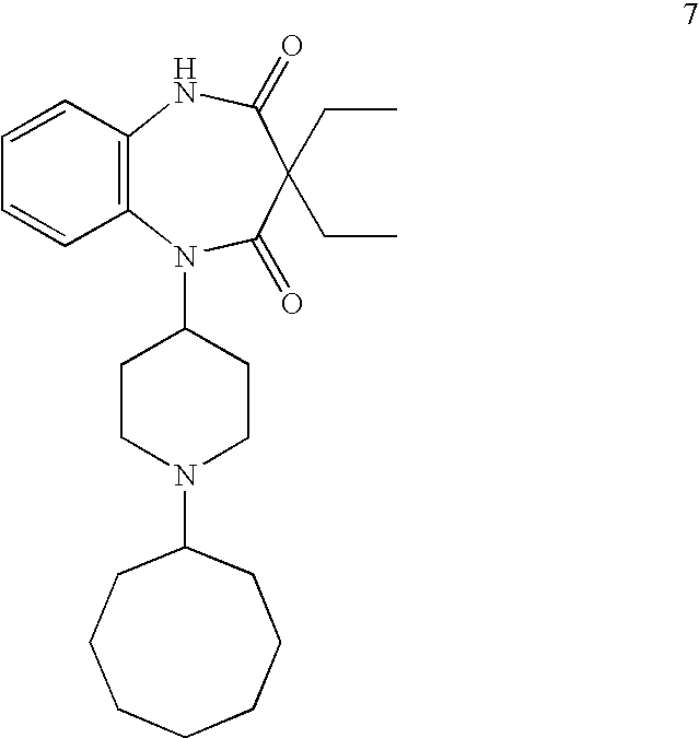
C1=CC2=C(C=C1)N(C1CCN(C3CCCCCCC3)CC1)C(=O)C(CC)(CC)C(=O)N2
